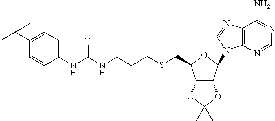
C12=C(N=CN=C1N)N(C1OC(CSCCCNC(NC3=CC=C(C(C)(C)C)C=C3)=O)C3C1OC(C)(C)O3)C=N2
